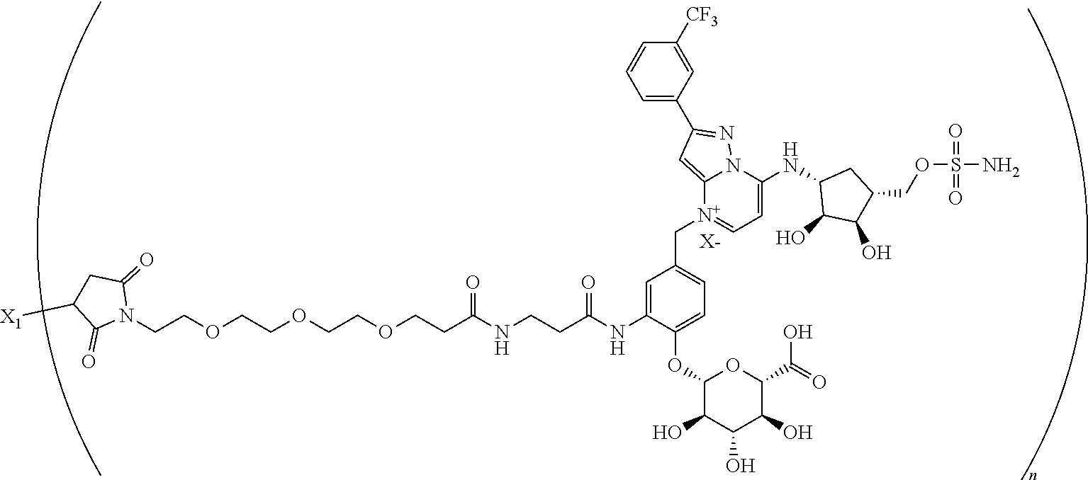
[X-].C(COCCOCCOCCC(NCCC(NC1=CC(C[N+]2=CC=C(NC3C(O)C(O)C(COS(N)(=O)=O)C3)N3C2=CC(C2=CC=CC([CF3])=C2)=N3)=CC=C1OC1C(O)C(O)C(O)C(C(O)=O)O1)=O)=O)N1C(=O)CC([X1])C1=O
